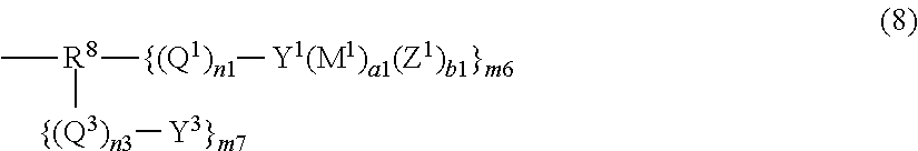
C[R8]([{(Q1)n1][Y1(M1)a1(Z1)b1}m6])[{(Q3)n3][Y3}m7]
